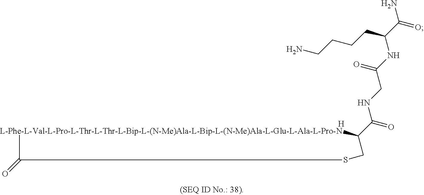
[L-Phe-L-Val-L-Pro-L-Thr-L-Thr-L-Bip-L-(N-Me)Ala-L-Bip-L-(N-Me)Ala-L-Glu-L-Ala-L-Pro-N]1C(C(=O)NCC(NC(C(=O)N)CCCCN)=O)CSC1=O.[H]
